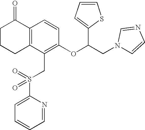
C1CCC2=C(C1=O)C=CC(OC(CN1C=CN=C1)C1=CC=CS1)=C2CS(C1=CC=CC=N1)(=O)=O
